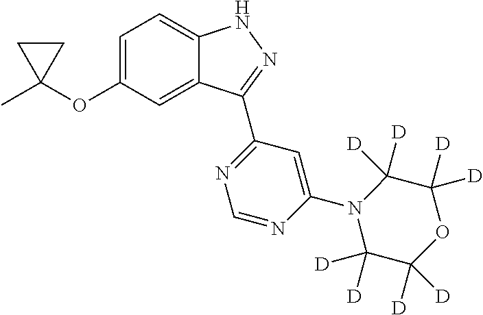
CC1(OC2=CC=C3C(=C2)C(C2=NC=NC(N4C([D])([D])C([D])([D])OC([D])([D])C4([D])[D])=C2)=NN3)CC1
